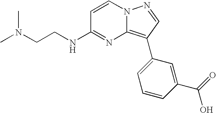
N(CCNC1=NC2=C(C3=CC=CC(C(O)=O)=C3)C=NN2C=C1)(C)C
